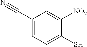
C1(C#N)=CC=C(S)C([NO2])=C1
